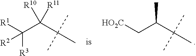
[HO2C]CC(C(C)(C)C)C.[R1]C(C(C(C)(C)C)([R10])[R11])([R3])[R2]
